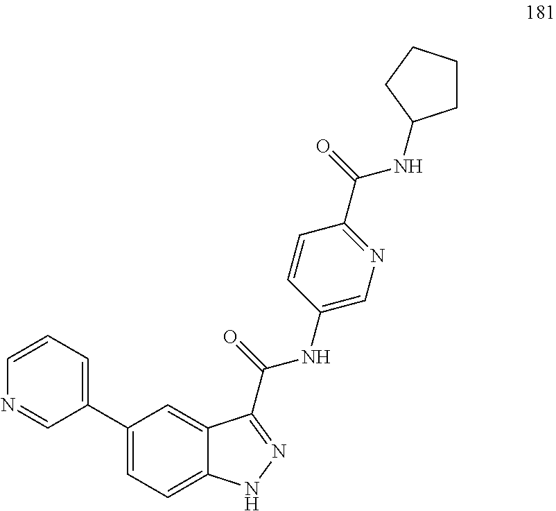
C1(C2=CC=CN=C2)=CC=C2C(=C1)C(C(NC1=CN=C(C(NC3CCCC3)=O)C=C1)=O)=NN2
